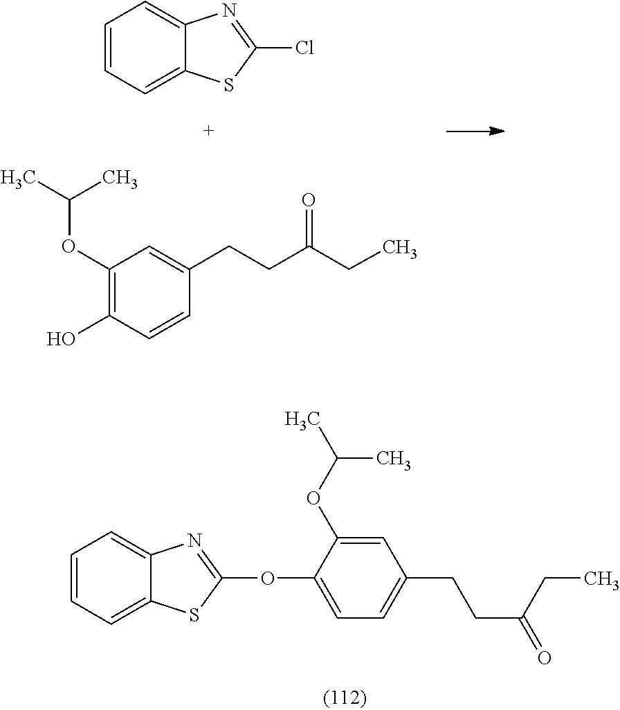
C1=CC=C2C(=C1)N=C(Cl)S2.C1(OC(C)C)=C(O)C=CC(CCC(CC)=O)=C1.C1=CC=C2C(=C1)N=C(OC1=CC=C(CCC(CC)=O)C=C1OC(C)C)S2
